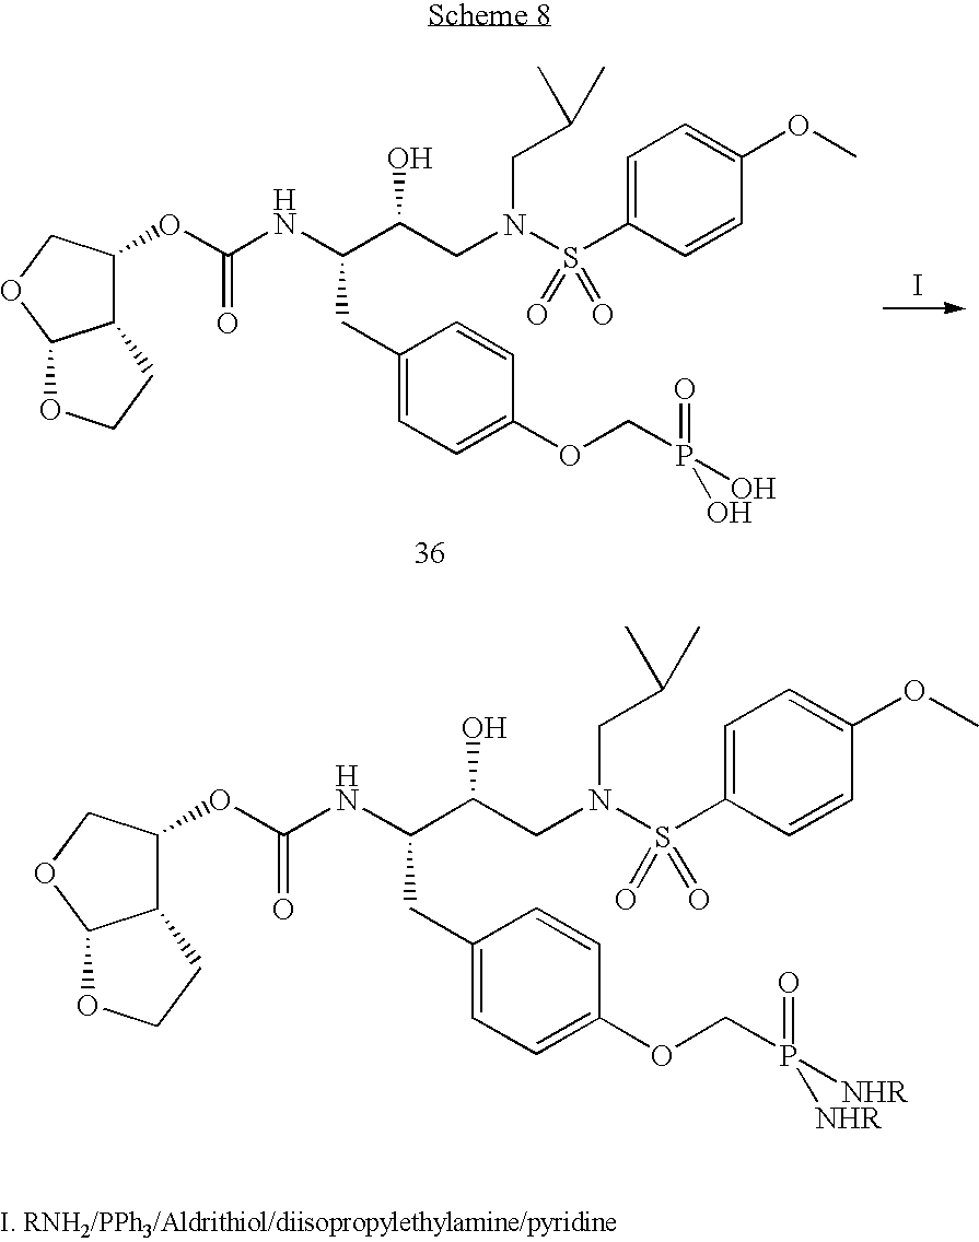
I.C12C(OC(NC(C(CN(S(C3=CC=C(OC)C=C3)(=O)=O)CC(C)C)O)CC3=CC=C(OCP(O)(O)=O)C=C3)=O)COC1OCC2.C12C(OC(NC(C(CN(S(C3=CC=C(OC)C=C3)(=O)=O)CC(C)C)O)CC3=CC=C(OCP([NHR])([NHR])=O)C=C3)=O)COC1OCC2
